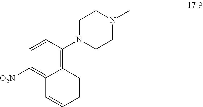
C12=C(N3CCN(C)CC3)C=CC([O2N])=C1C=CC=C2
